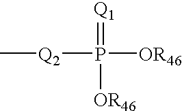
[Q2](P(=[Q1])([OR46])[OR46])C
